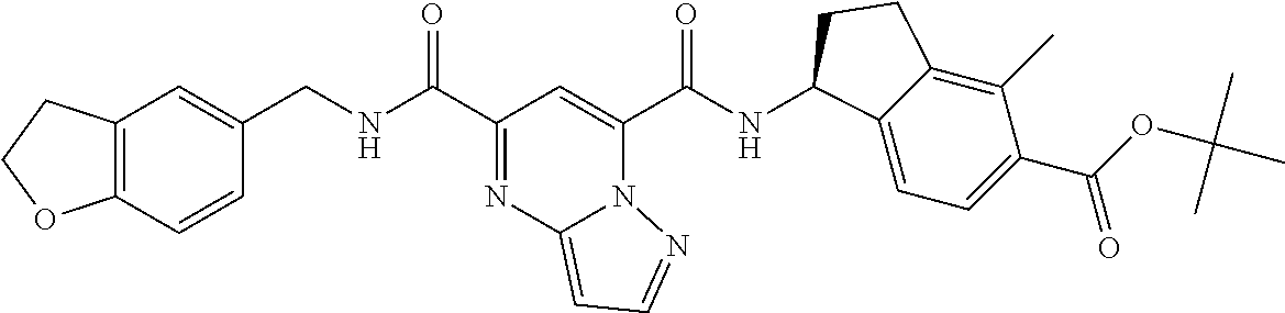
C12=C(C=CC(CNC(C3=NC4=CC=NN4C(C(NC4C5=CC=C(C(OC(C)(C)C)=O)C(C)=C5CC4)=O)=C3)=O)=C1)OCC2
